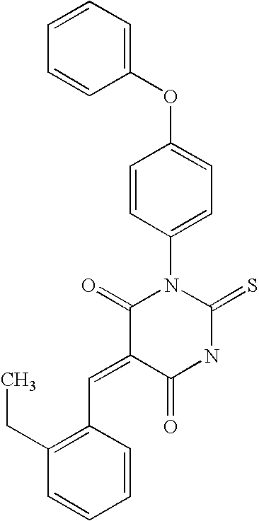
C1=CC=CC(OC2=CC=C(N3C(=O)C(=CC4=C(CC)C=CC=C4)C(=O)NC3=S)C=C2)=C1
